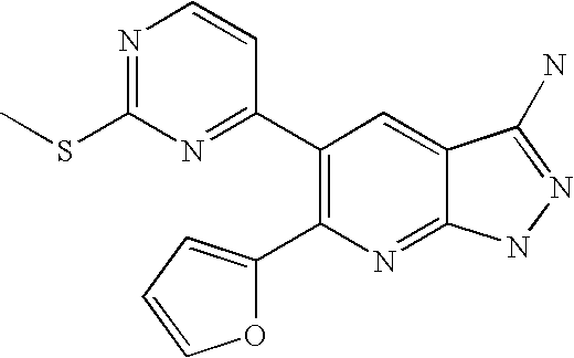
C1(C2=NC(SC)=NC=C2)=C(C2=CC=CO2)N=C2C(=C1)C(N)=NN2
